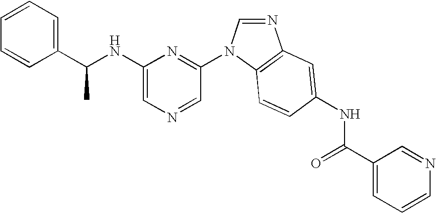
C1(NC(C2=CC=CC=C2)C)=CN=CC(N2C=NC3=C2C=CC(NC(C2=CC=CN=C2)=O)=C3)=N1
